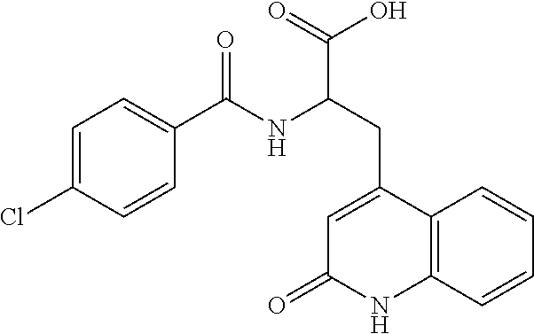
C1=C(Cl)C=CC(C(NC(CC2=CC(=O)NC3=C2C=CC=C3)C(O)=O)=O)=C1
